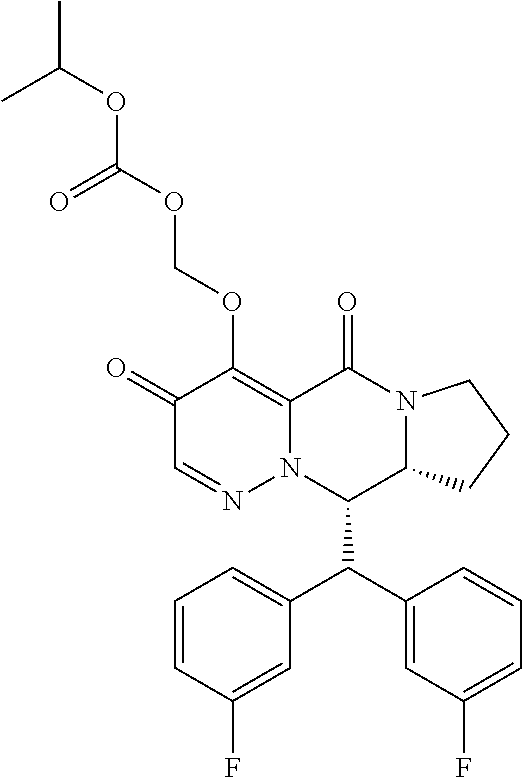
C1(=O)C=NN2C(=C1OCOC(OC(C)C)=O)C(=O)N1C(C2C(C2=CC(F)=CC=C2)C2=CC=CC(F)=C2)CCC1
